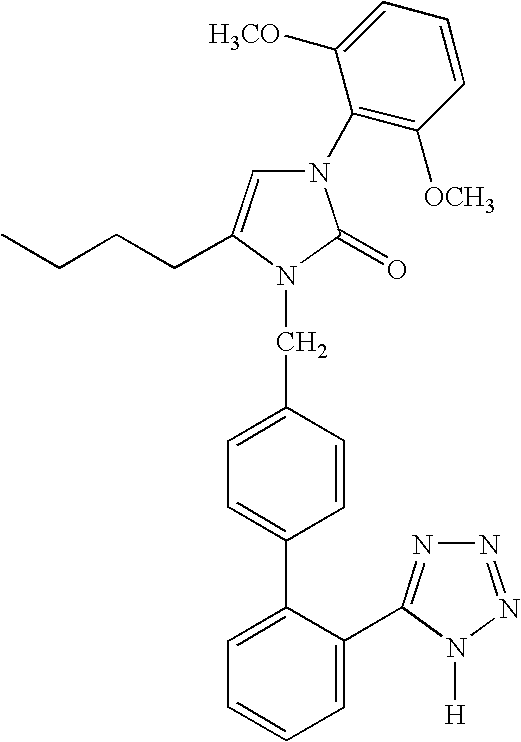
N1(C2=C([OCH3])C=CC=C2[H3CO])C=C(CCCC)N(CC2=CC=C(C3=CC=CC=C3C3=NN=NN3[H])C=C2)C1=O
